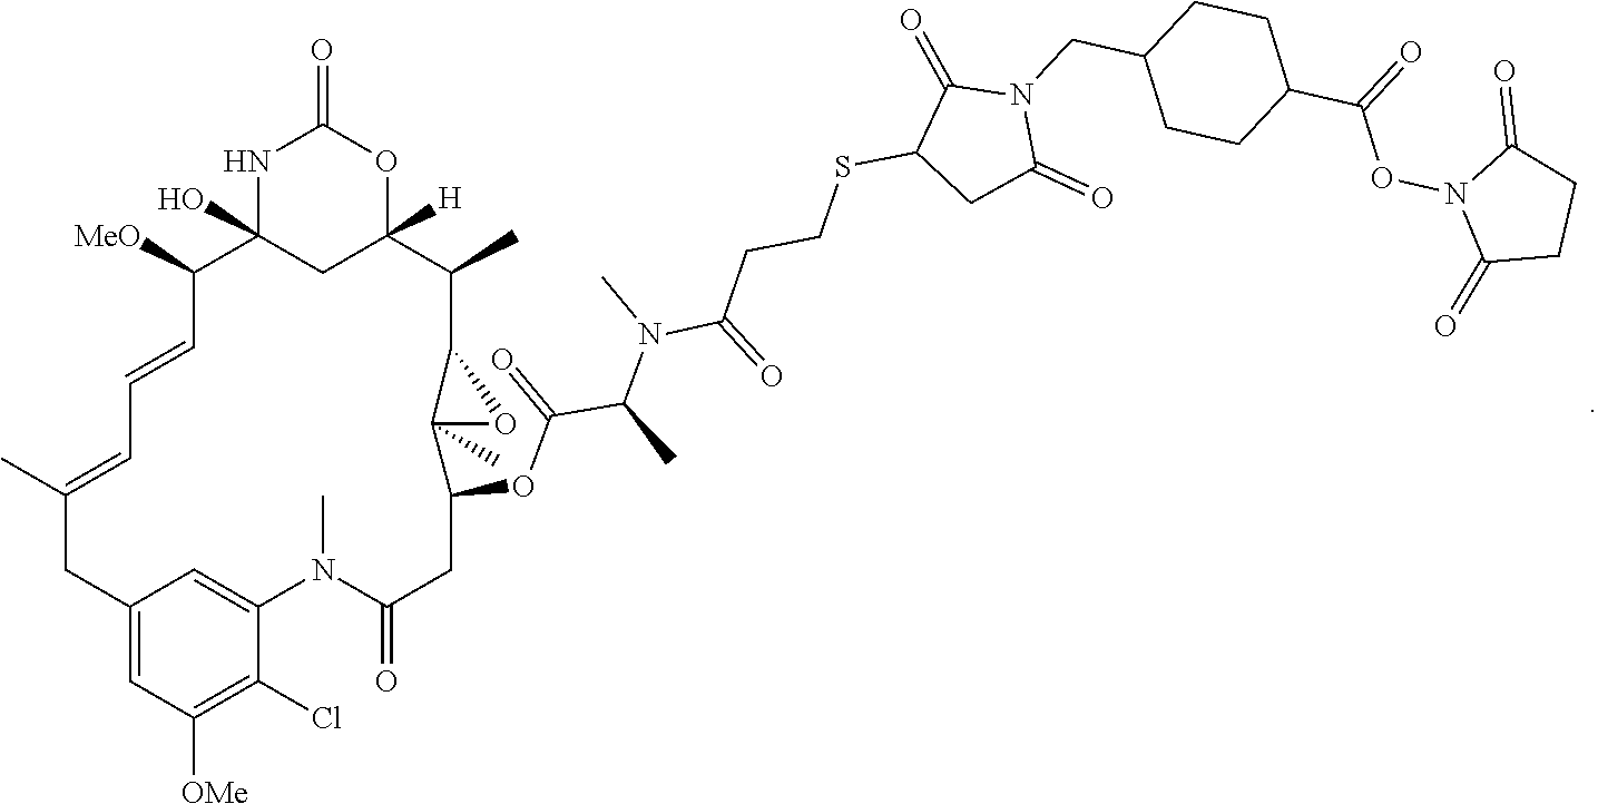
N1C2(O)CC([H])(OC1=O)C(C)C1C(C)(C(OC(C(C)N(C)C(=O)CCSC3CC(=O)N(CC4CCC(C(ON5C(=O)CCC5=O)=O)CC4)C3=O)=O)CC(=O)N(C)C3=CC(=CC([OMe])=C3Cl)CC(C)=CC=CC2[MeO])O1
